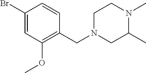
C1(Br)=CC(OC)=C(CN2CC(C)N(C)CC2)C=C1
